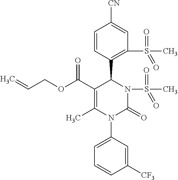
C1=CC(C2C(C(OCC=C)=O)=C(C)N(C3=CC=CC([CF3])=C3)C(=O)N2S(=O)(C)=O)=C(S(C)(=O)=O)C=C1[CN]
